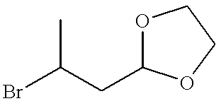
BrC(CC1OCCO1)C
